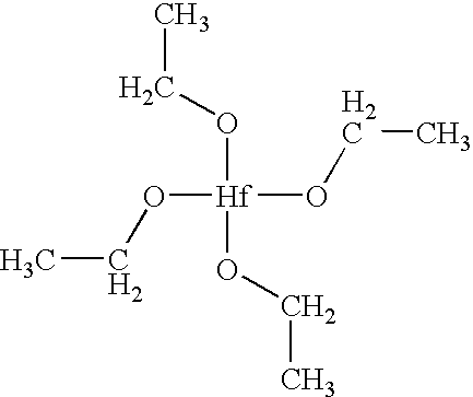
CCO[Hf](OCC)(OCC)OCC
